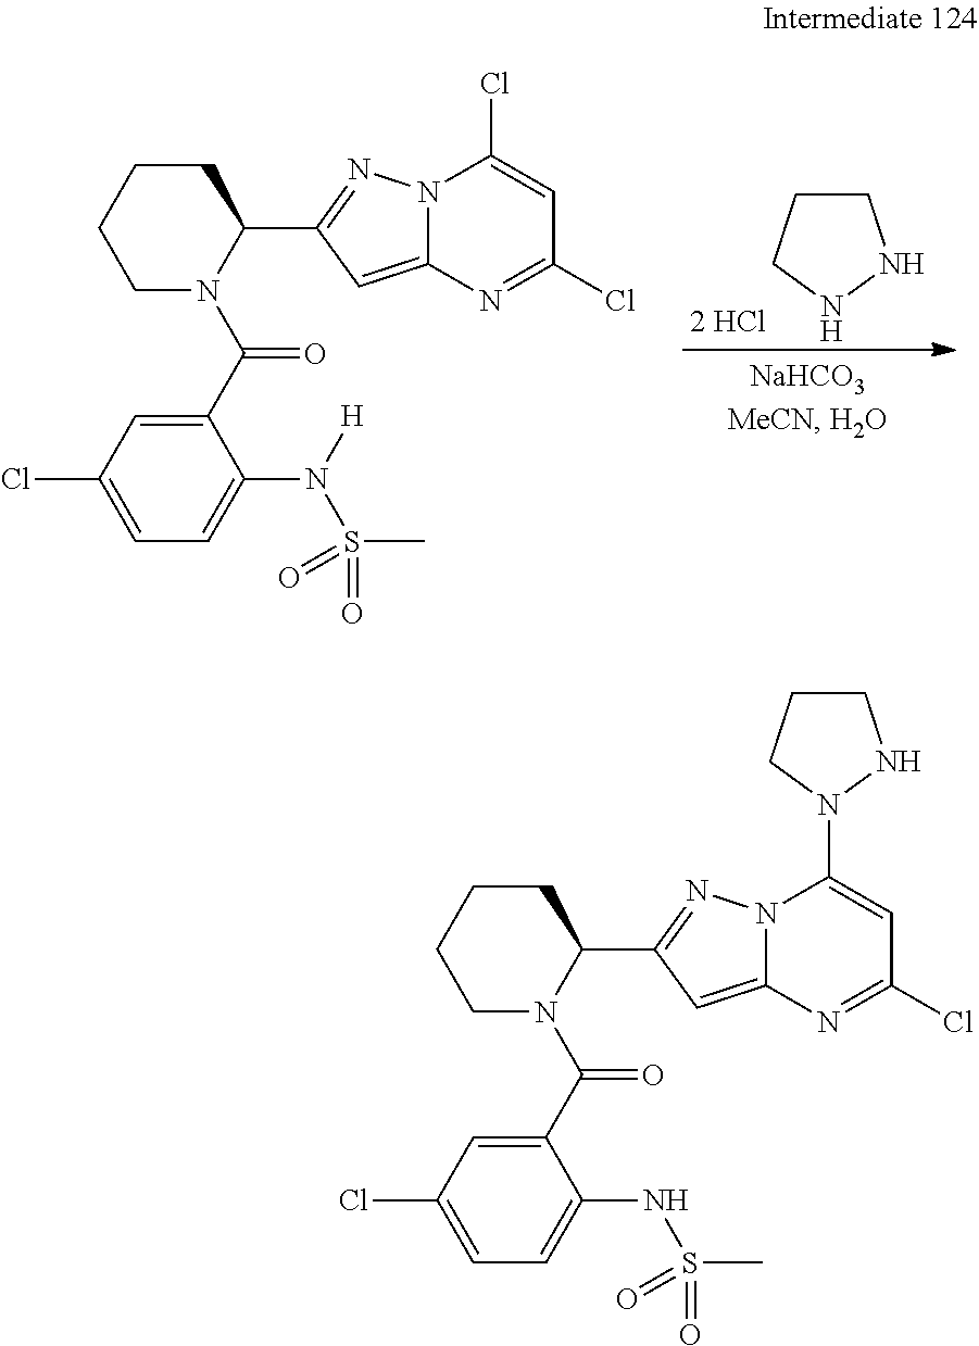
C1CNNC1.C1CCN(C(C2=CC(Cl)=CC=C2N([H])S(=O)(C)=O)=O)C(C2=NN3C(=C2)N=C(Cl)C=C3Cl)C1.C1CCN(C(C2=CC(Cl)=CC=C2NS(=O)(C)=O)=O)C(C2=NN3C(=C2)N=C(Cl)C=C3N2NCCC2)C1
